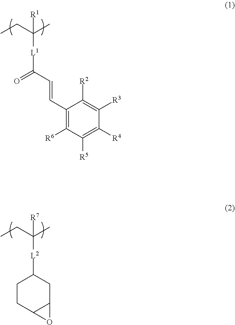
CCC(C)([R1])[L1]C(=O)C=CC1=C([R6])C([R5])=C([R4])C([R3])=C1[R2].CCC(C)([R7])[L2]C1CCC2C(C1)O2
